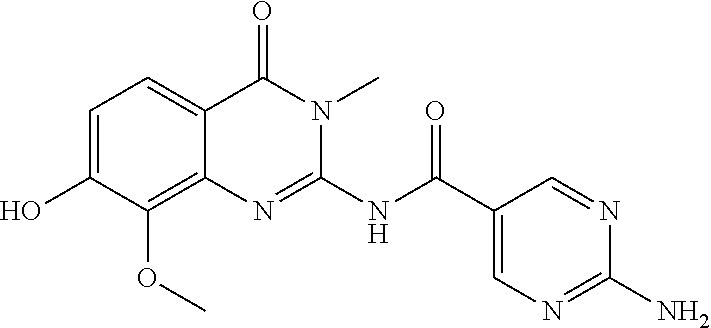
C1=C(O)C(OC)=C2C(=C1)C(=O)N(C)C(NC(C1=CN=C(N)N=C1)=O)=N2
